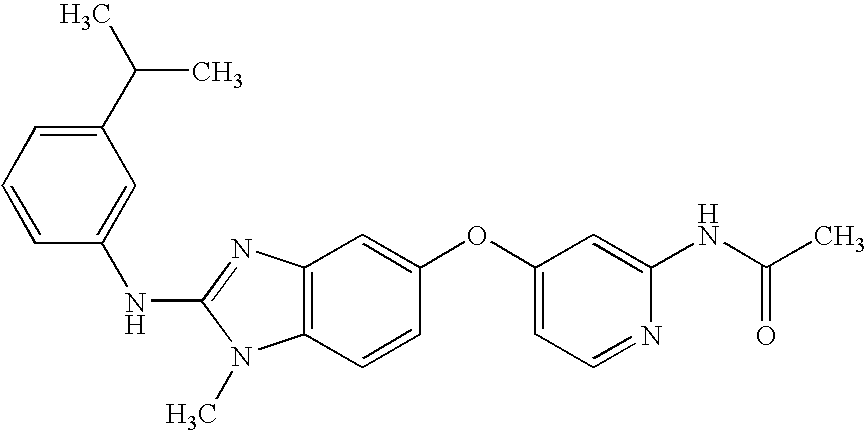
C1(C(C)C)=CC=CC(NC2=NC3=C(N2C)C=CC(OC2=CC=NC(NC(C)=O)=C2)=C3)=C1
